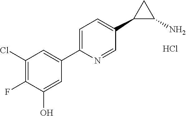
Cl.C1(Cl)=C(F)C(O)=CC(C2=CC=C(C3C(N)C3)C=N2)=C1
